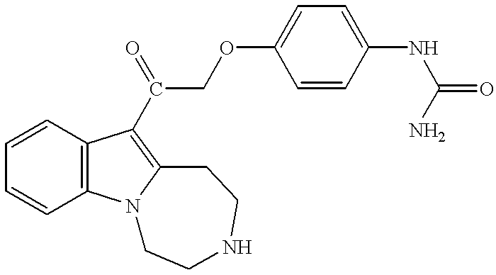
C1=CC2=C(C=C1)N1C(=C2C(=O)COC2=CC=C(NC(=O)N)C=C2)CCNCC1
